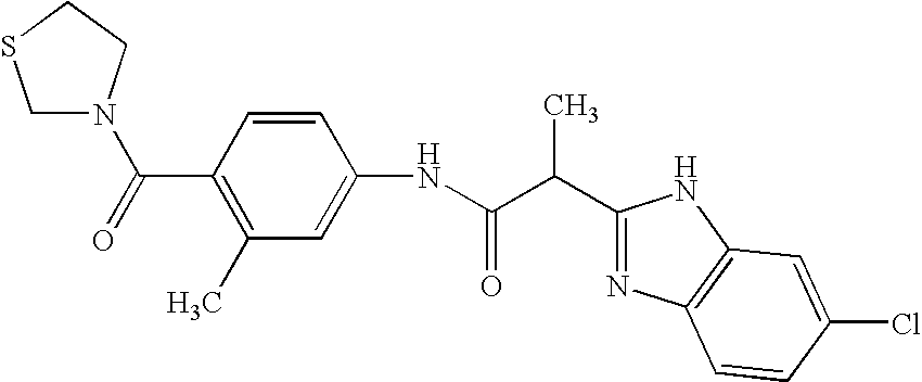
N(C(C(C1=NC2=C(N1)C=C(Cl)C=C2)C)=O)C1=CC(C)=C(C(=O)N2CSCC2)C=C1
